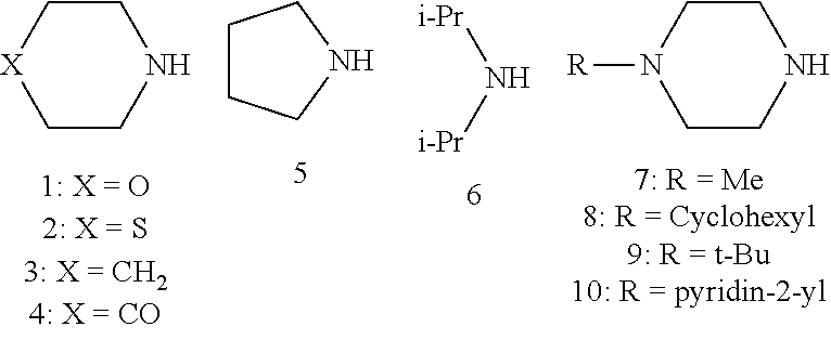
C1CNCCN1[R].[i-Pr]N[i-Pr].C1CCNC1.C1CNCC[X]1
